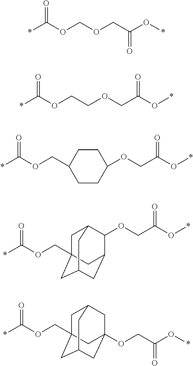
*C(OCOCC(O*)=O)=O.*C(OCCOCC(O*)=O)=O.C1CC(COC(*)=O)CCC1OCC(O*)=O.C(OC(*)=O)C12CC3CC(OCC(O*)=O)(CC(C1)C3)C2.C(OC(*)=O)C12CC3CC(C1)CC(C2)C3OCC(O*)=O
